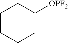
C1CCCC([OPF2])C1
